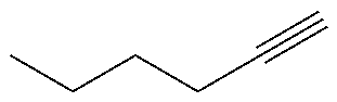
CCCCC#C
